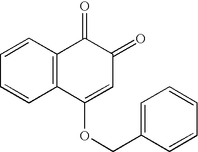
C1=CC=CC2=C1C(=O)C(=O)C=C2OCC1=CC=CC=C1
